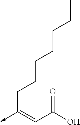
C(C(O)=O)=C(->C)CCCCCCC
